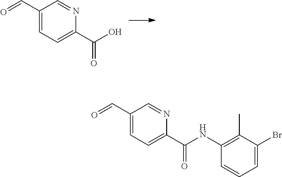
OC(C1=CC=C(C=O)C=N1)=O.N(C(C1=CC=C(C=O)C=N1)=O)C1=C(C)C(Br)=CC=C1
